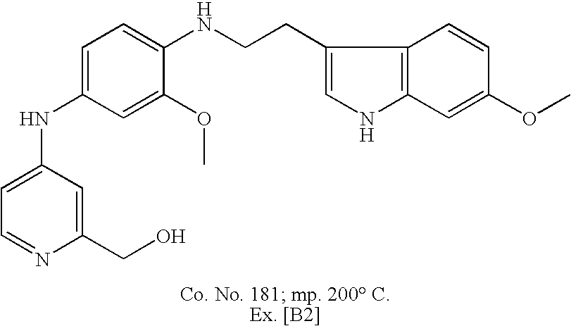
C1=C(NC2=CC=C(NCCC3=CNC4=C3C=CC(OC)=C4)C(OC)=C2)C=C(CO)N=C1
